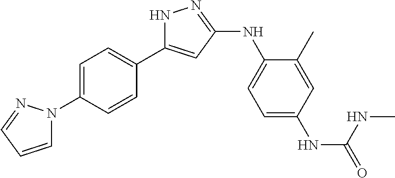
N1C(C2=CC=C(N3C=CC=N3)C=C2)=CC(NC2=CC=C(NC(=O)NC)C=C2C)=N1
